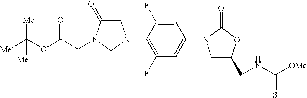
C1C(=O)N(CC(OC([Me])([Me])[Me])=O)CN1C1=C(F)C=C(N2CC(CNC([OMe])=S)OC2=O)C=C1F
